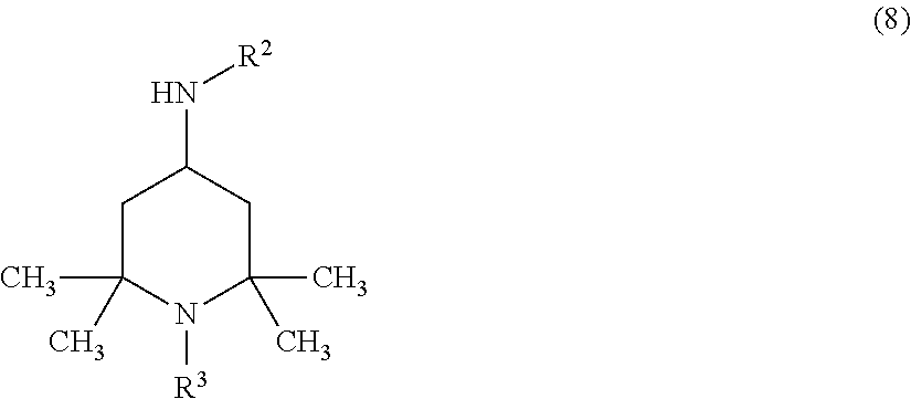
N([R2])C1CC(C)(C)N([R3])C(C)(C)C1
